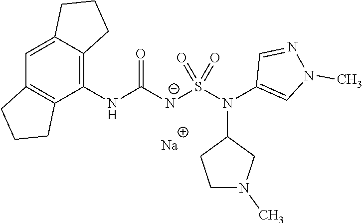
[Na].C1(NC([N-]S(N(C2=CN(C)N=C2)C2CCN(C)C2)(=O)=O)=O)=C2C(=CC3=C1CCC3)CCC2
